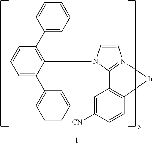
C1=CC(C2=C(N3C=CN4=C3C3=C(C=CC([CN])=C3)[Ir]4)C(C3=CC=CC=C3)=CC=C2)=CC=C1
